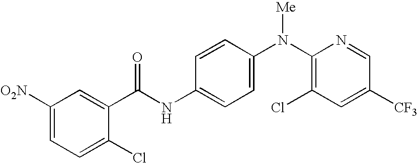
C1([O2N])=CC=C(Cl)C(C(NC2=CC=C(N(C3=C(Cl)C=C([CF3])C=N3)[Me])C=C2)=O)=C1
